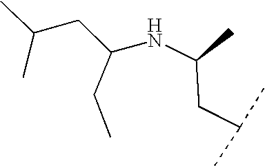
N(C(CC(C)C)C)C(CC(C)C)CC
